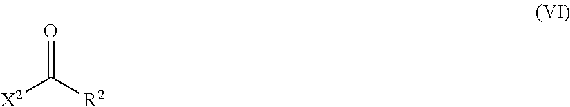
[X2]C([R2])=O
